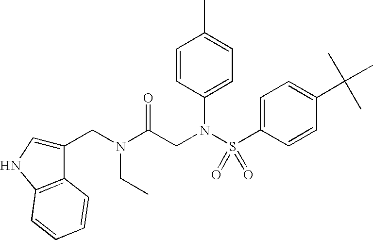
C(N(C(CN(S(C1=CC=C(C(C)(C)C)C=C1)(=O)=O)C1=CC=C(C)C=C1)=O)CC)C1=CNC2=C1C=CC=C2
